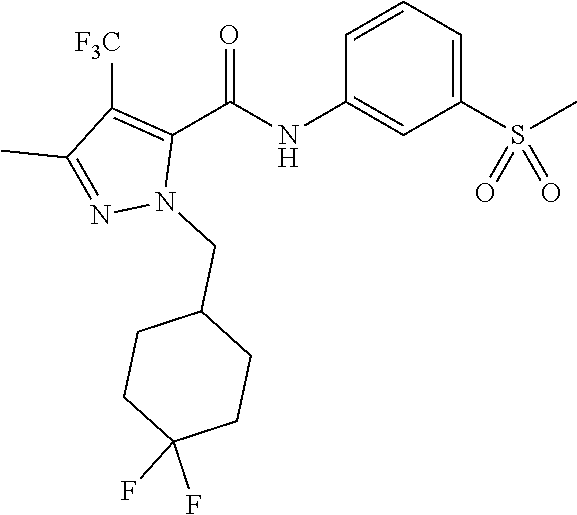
C1=CC=C(S(C)(=O)=O)C=C1NC(C1=C([F3C])C(C)=NN1CC1CCC(F)(F)CC1)=O
